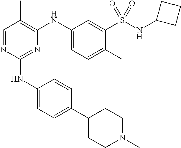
C1(C2=CC=C(NC3=NC(NC4=CC=C(C)C(S(NC5CCC5)(=O)=O)=C4)=C(C)C=N3)C=C2)CCN(C)CC1
